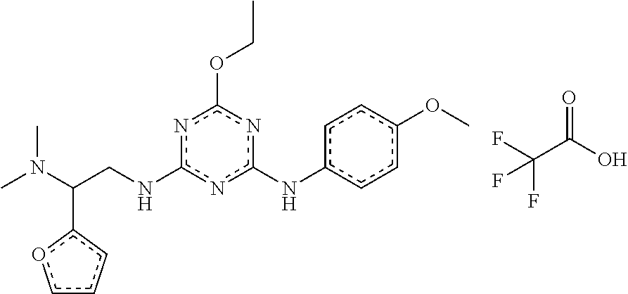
C(Nc1nc(Nc2ccc(OC)cc2)nc(OCC)n1)C(N(C)C)c1occc1.FC(C(O)=O)(F)F
